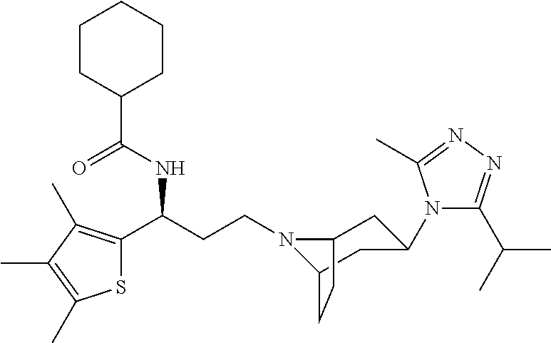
N1(CCC(C2=C(C)C(C)=C(C)S2)NC(C2CCCCC2)=O)C2CC(N3C(C(C)C)=NN=C3C)CC1CC2
